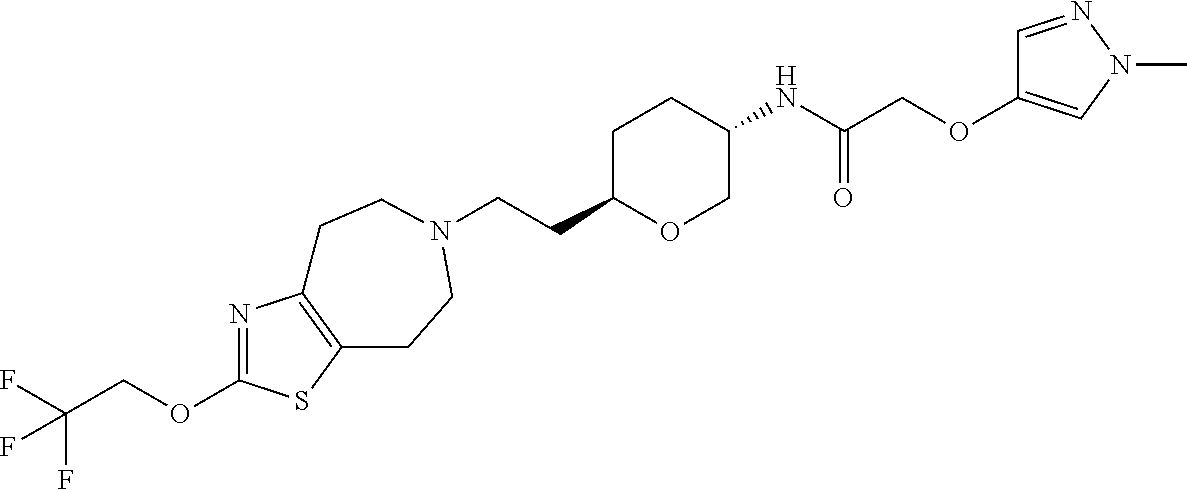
C(CC1OCC(NC(COC2=CN(C)N=C2)=O)CC1)N1CCC2=C(N=C(OCC(F)(F)F)S2)CC1
